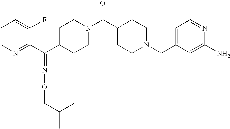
C1=CN=C(C(C2CCN(C(C3CCN(CC4=CC=NC(N)=C4)CC3)=O)CC2)=NOCC(C)C)C(F)=C1
